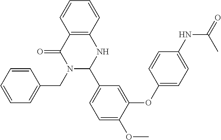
C12=C(C=CC=C1)NC(C1=CC=C(OC)C(OC3=CC=C(NC(=O)C)C=C3)=C1)N(CC1=CC=CC=C1)C2=O
